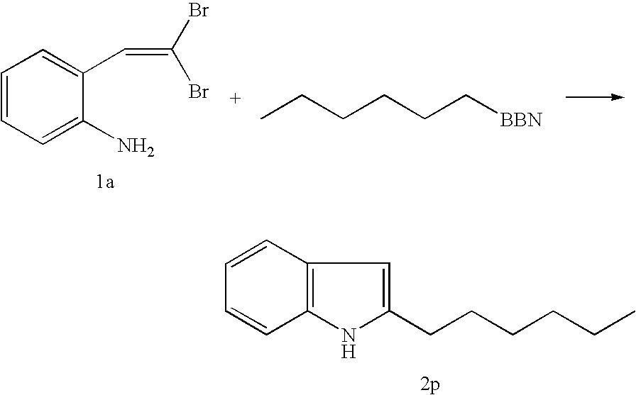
C1=CC2=C(C=C1)NC(CCCCCC)=C2.C1=CC=C(N)C(C=C(Br)Br)=C1.C(CCCC[BBN])C
